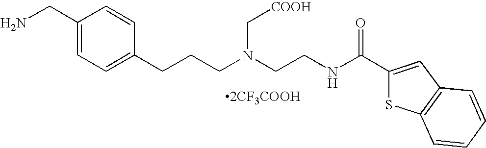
C1(CN)=CC=C(CCCN(CCNC(C2=CC3=C(S2)C=CC=C3)=O)C[COOH])C=C1.[2CF3COOH]
